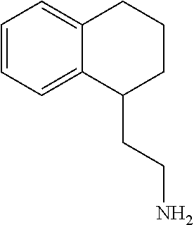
C1=CC=C2C(=C1)CCCC2CCN
